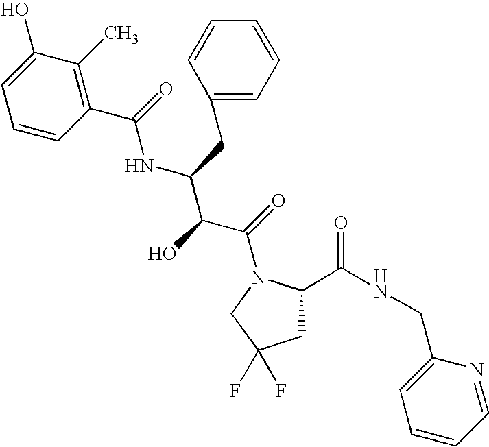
C1C(C(NCC2=CC=CC=N2)=O)N(C(=O)C(C(NC(=O)C2=C(C)C(O)=CC=C2)CC2=CC=CC=C2)O)CC1(F)F
